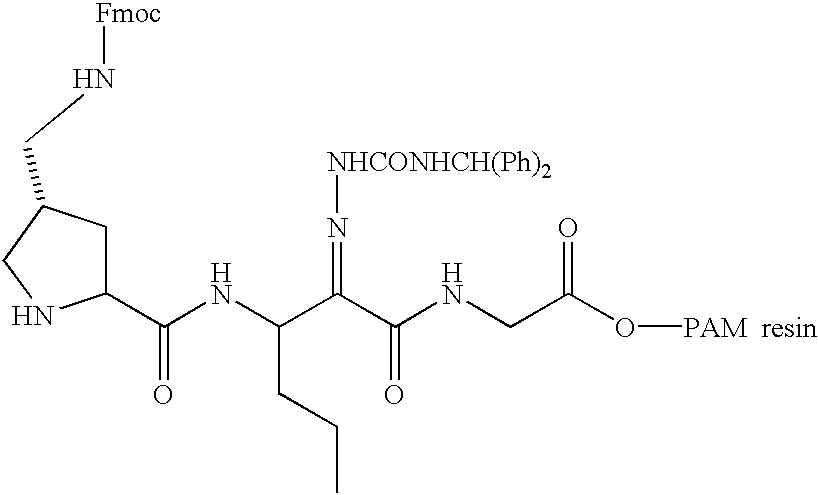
C(NC(C(C(NCC(O[PAM])=O)=O)=N[NHCONHCH(Ph)2])CCC)(C1CC(CN[Fmoc])CN1)=O.[resin]
